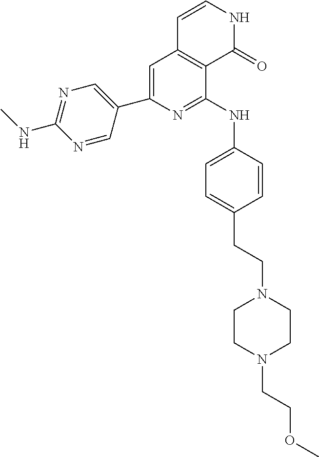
C1(C2=CN=C(NC)N=C2)=CC2=C(C(NC3=CC=C(CCN4CCN(CCOC)CC4)C=C3)=N1)C(=O)NC=C2
